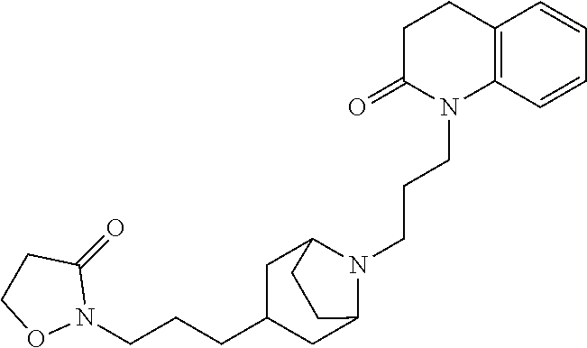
C12=C(C=CC=C1)N(CCCN1C3CC(CCCN4C(=O)CCO4)CC1CC3)C(=O)CC2
